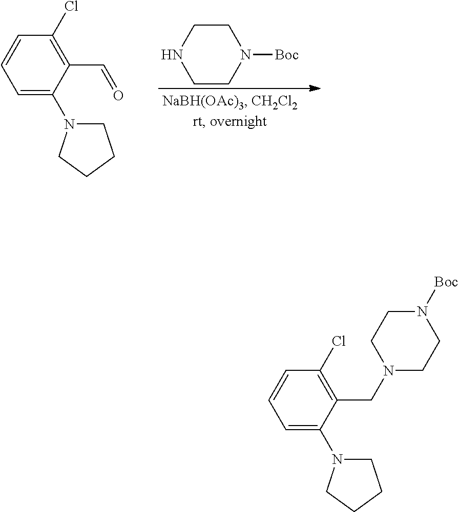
C1CNCCN1[Boc].C1=CC=C(N2CCCC2)C(C=O)=C1Cl.N1([Boc])CCN(CC2=C(Cl)C=CC=C2N2CCCC2)CC1
